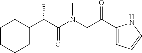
C1CCCC(C(C(N(CC(C2=CC=CN2)=O)C)=O)C)C1
